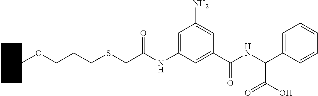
C1(NC(CSCCCOC2CCCCC2)=O)=CC(N)=CC(C(NC(C2=CC=CC=C2)C(O)=O)=O)=C1
